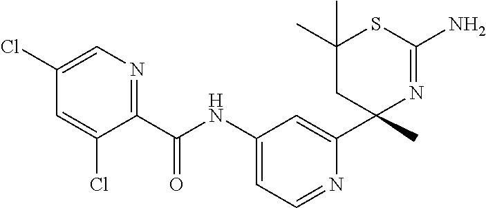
C1(C(NC2=CC=NC(C3(C)N=C(N)SC(C)(C)C3)=C2)=O)=NC=C(Cl)C=C1Cl
